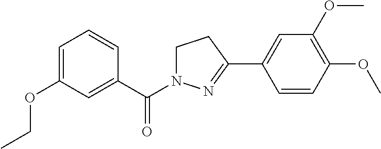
C1=C(OCC)C=C(C(=O)N2CCC(C3=CC(OC)=C(OC)C=C3)=N2)C=C1
